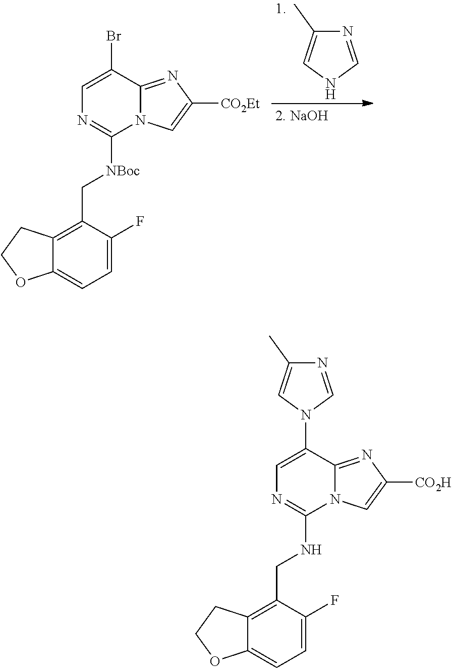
C1=C(Br)C2=NC([CO2Et])=CN2C([NBoc]CC2=C3C(=CC=C2F)OCC3)=N1.N1=CNC=C1C.C1=C(N2C=NC(C)=C2)C2=NC([CO2H])=CN2C(NCC2=C3C(=CC=C2F)OCC3)=N1
